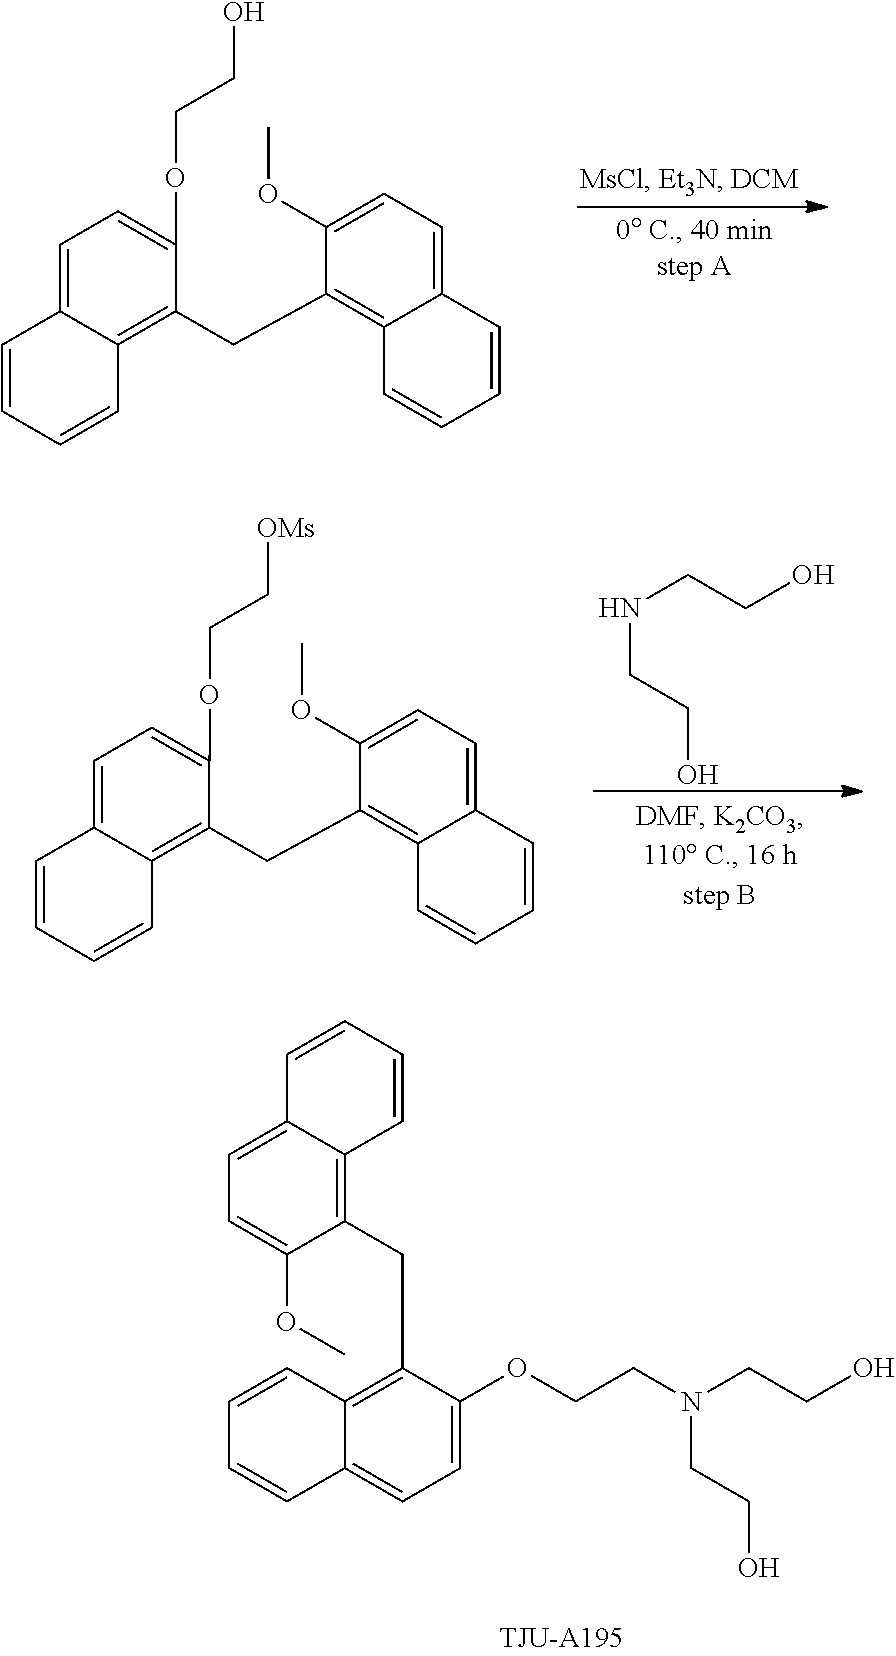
C12=C(CC3=C4C(=CC=C3OC)C=CC=C4)C(OCCN(CCO)CCO)=CC=C1C=CC=C2.C1(CC2=C3C(=CC=C2OCCO)C=CC=C3)=C2C(=CC=C1OC)C=CC=C2.C1(CC2=C3C(=CC=C2OCC[OMs])C=CC=C3)=C2C(=CC=C1OC)C=CC=C2.N(CCO)CCO
